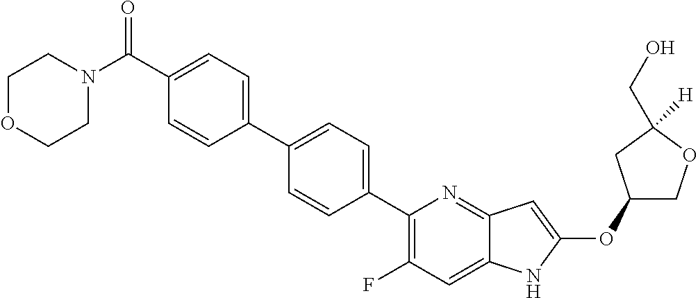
C1(OC2=CC3=NC(C4=CC=C(C5=CC=C(C(N6CCOCC6)=O)C=C5)C=C4)=C(F)C=C3N2)COC([H])(CO)C1
